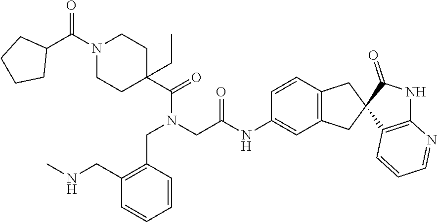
C1=CC(CN(C(C2(CC)CCN(C(C3CCCC3)=O)CC2)=O)CC(NC2=CC3=C(C=C2)CC2(C3)C3=C(NC2=O)N=CC=C3)=O)=C(CNC)C=C1
